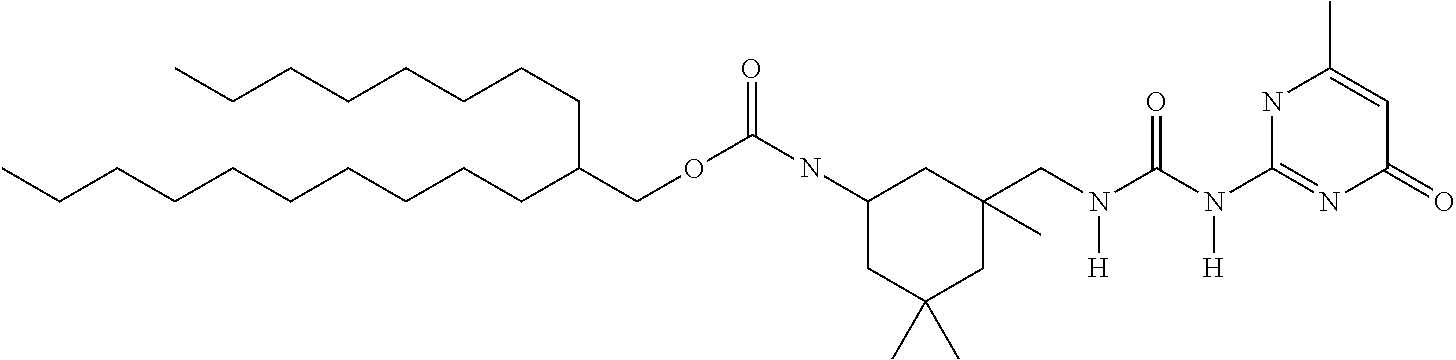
CCCCCCCCCCC(COC(=O)NC1CC(C)(C)CC(C)(CN(C(N(C2=NC(=O)C=C(C)N2)[H])=O)[H])C1)CCCCCCCC
